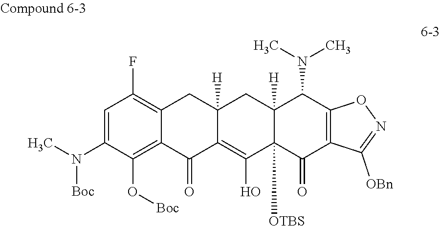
C1=C(N([Boc])C)C(O[Boc])=C2C(=C1F)CC1([H])C(=C(O)C3([OTBS])C([H])(C1)C(N(C)C)C1=C(C3=O)C([OBn])=NO1)C2=O
